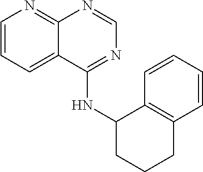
C1=CC=C2C(=N1)N=CN=C2NC1C2=C(C=CC=C2)CCC1
